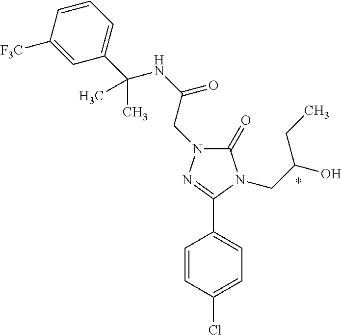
C1(Cl)=CC=C(C2=NN(CC(NC(C3=CC=CC([F3C])=C3)(C)C)=O)C(=O)N2CC(O)CC)C=C1
